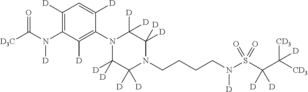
C1([D])=C(N(C([D3C])=O)[D])C([D])=C(N2C([D])([D])C([D])([D])N(CCCCN(S(C(C([CD3])([CD3])[D])([D])[D])(=O)=O)[D])C([D])([D])C2([D])[D])C([D])=C1
